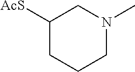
C1([AcS])CCCN(C)C1
